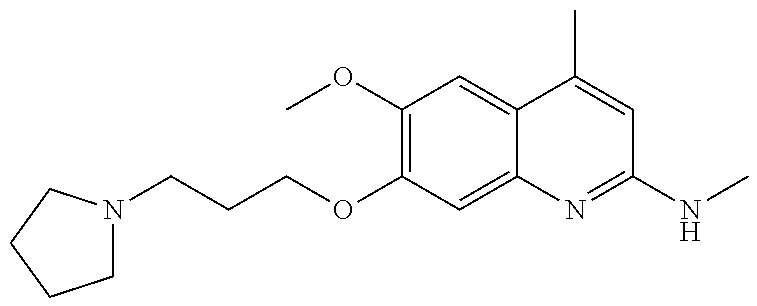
C1N(CCCOC2=C(OC)C=C3C(=C2)N=C(NC)C=C3C)CCC1
